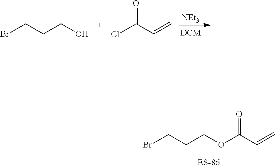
[NEt3].BrCCCO.ClC(C=C)=O.BrCCCOC(C=C)=O
